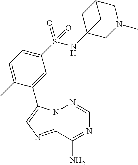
N12C(=NC=C1C1=CC(S(NC34CN(C)CC(C3)C4)(=O)=O)=CC=C1C)C(N)=NC=N2
